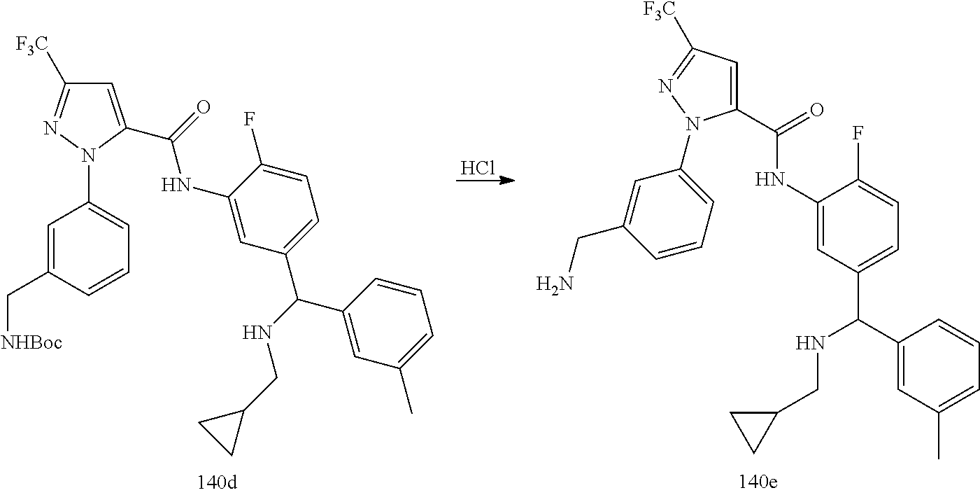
Cl.[F3C]C1=NN(C2=CC=CC(C[NHBoc])=C2)C(C(=O)NC2=CC(C(NCC3CC3)C3=CC(C)=CC=C3)=CC=C2F)=C1.C1(C(NCC2CC2)C2=CC=C(F)C(NC(C3=CC([F3C])=NN3C3=CC=CC(CN)=C3)=O)=C2)=CC(C)=CC=C1
